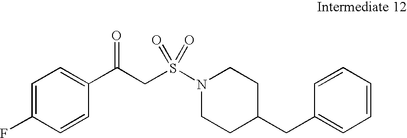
C1=CC=CC(CC2CCN(S(CC(C3=CC=C(F)C=C3)=O)(=O)=O)CC2)=C1
